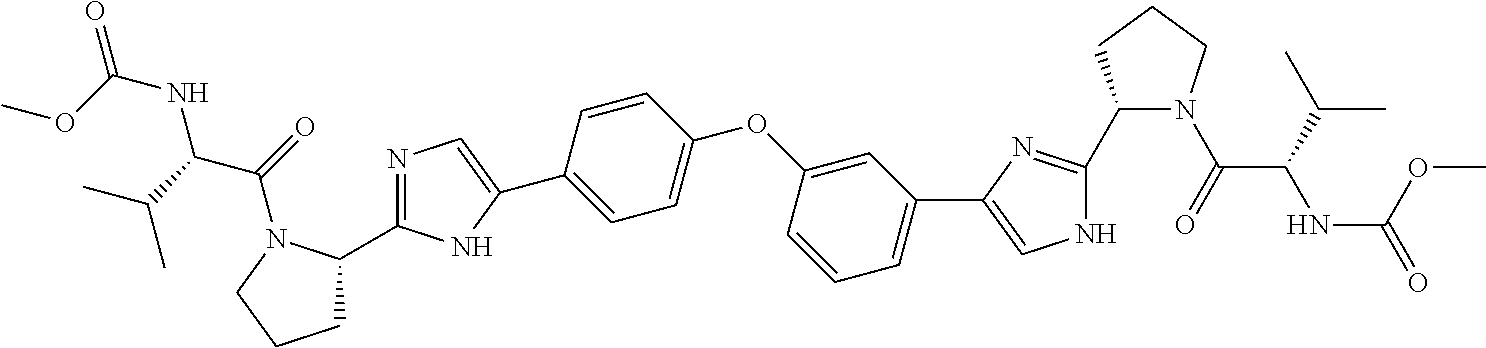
COC(=O)NC(C(C)C)C(=O)N1C(C2=NC=C(C3=CC=C(OC4=CC(C5=CNC(C6N(C(C(NC(OC)=O)C(C)C)=O)CCC6)=N5)=CC=C4)C=C3)N2)CCC1
